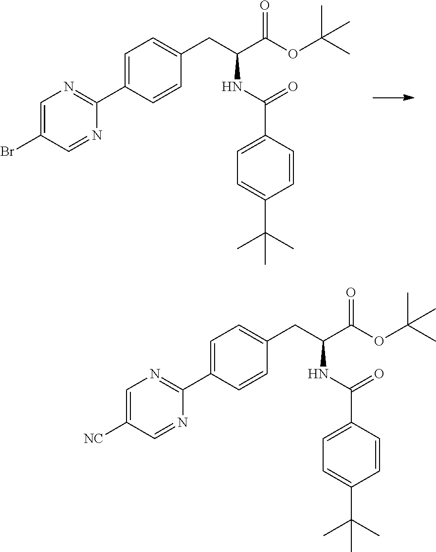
C1=C(C2=NC=C(Br)C=N2)C=CC(CC(C(OC(C)(C)C)=O)NC(=O)C2=CC=C(C(C)(C)C)C=C2)=C1.C1=C(C2=NC=C([NC])C=N2)C=CC(CC(C(OC(C)(C)C)=O)NC(=O)C2=CC=C(C(C)(C)C)C=C2)=C1
